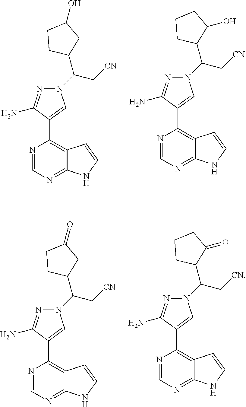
N1=CN=C2C(=C1C1=CN(C(C[CN])C3CC(O)CC3)N=C1N)C=CN2.N1=CN=C2C(=C1C1=CN(C(C[CN])C3C(O)CCC3)N=C1N)C=CN2.N1=CN=C2C(=C1C1=CN(C(C[CN])C3CC(=O)CC3)N=C1N)C=CN2.N1=CN=C2C(=C1C1=CN(C(C[CN])C3C(=O)CCC3)N=C1N)C=CN2
